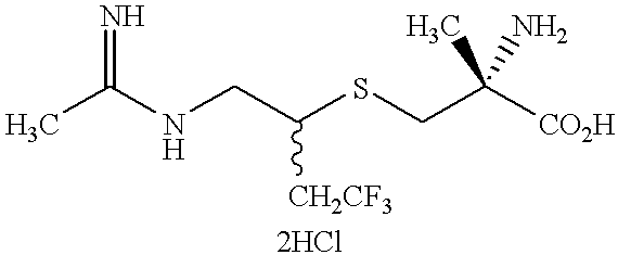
CC(NCC(SCC([CO2H])(C)N)[CH2CF3])=N
